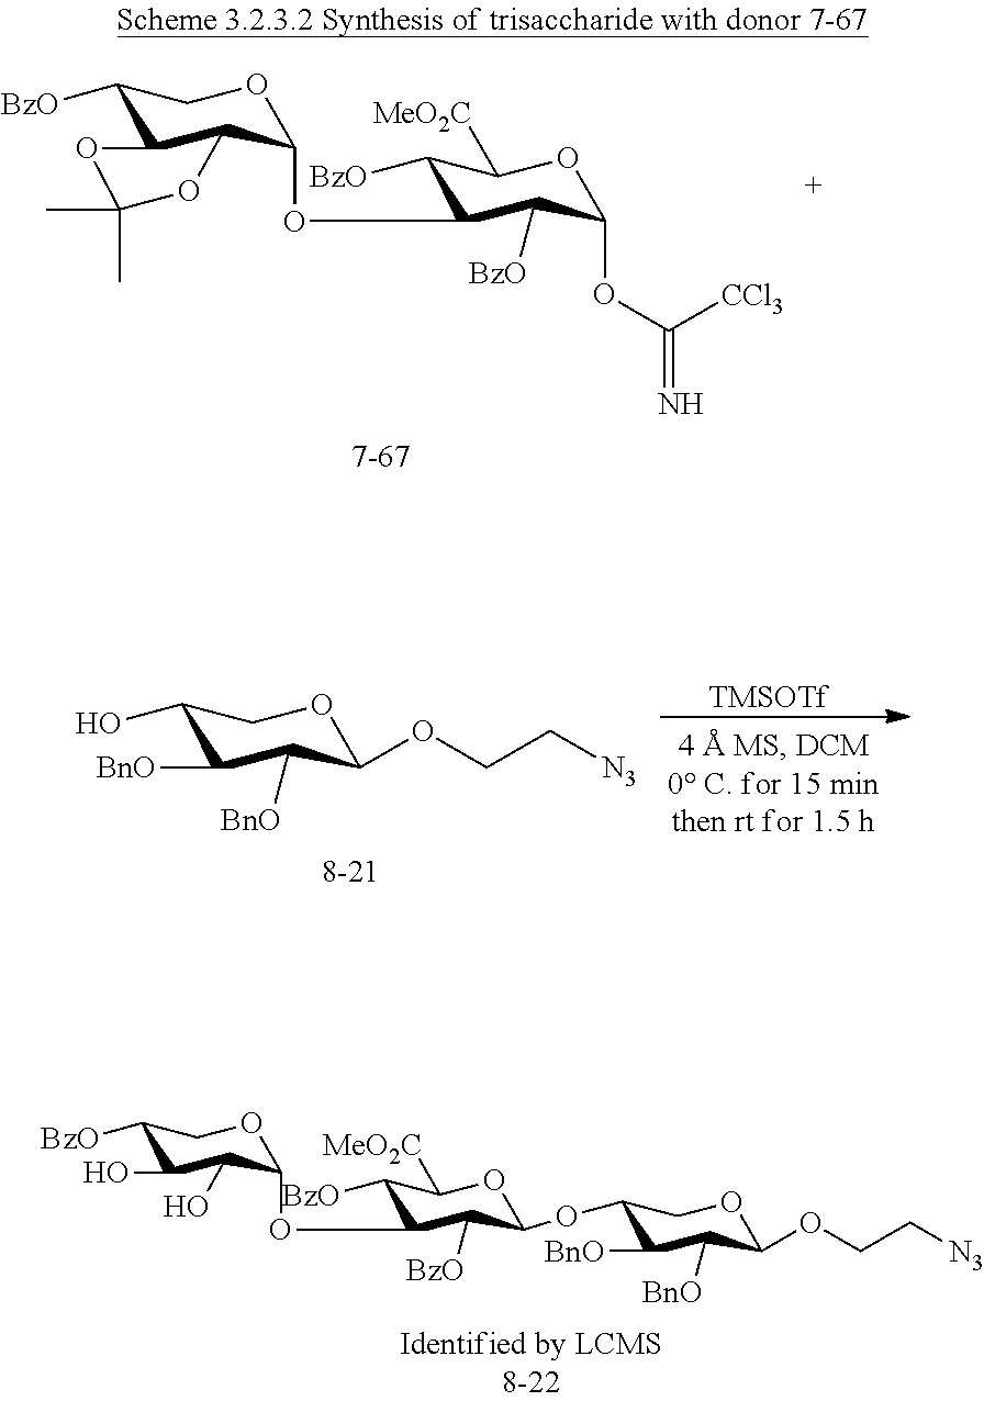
C1([BzO])C2C(C(OC3C([BzO])C([MeO2C])OC(OC([CCl3])=N)C3[BzO])OC1)OC(C)(C)O2.C1(O)C([BnO])C([BnO])C(OCC[N3])OC1.[TMSOTf].C1([BzO])C(O)C(O)C(OC2C([BzO])C([MeO2C])OC(OC3C([BnO])C([BnO])C(OCC[N3])OC3)C2[BzO])OC1
